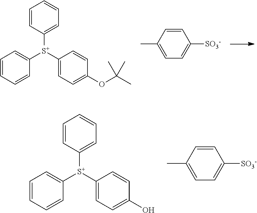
C1=CC([S+](C2=CC=C(OC(C)(C)C)C=C2)C2=CC=CC=C2)=CC=C1.C1=CC(C)=CC=C1[SO3-].C1=CC([S+](C2=CC=C(O)C=C2)C2=CC=CC=C2)=CC=C1.C1=CC(C)=CC=C1[SO3-]
